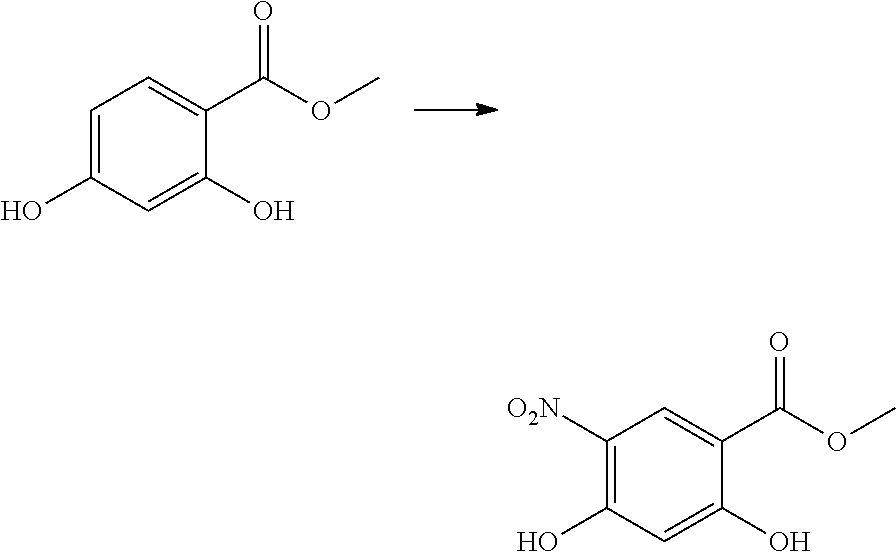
C1=C(O)C=C(O)C(C(OC)=O)=C1.C1([O2N])=C(O)C=C(O)C(C(OC)=O)=C1
